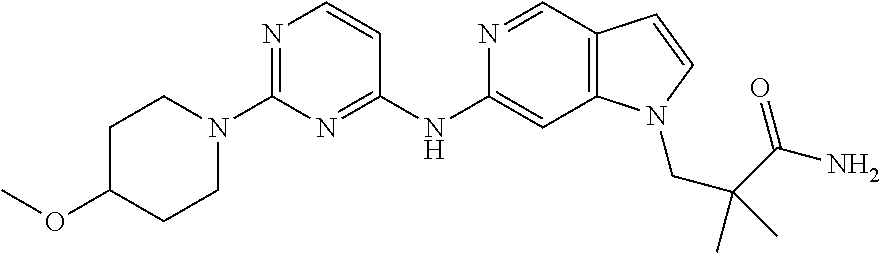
N1=C(N2CCC(OC)CC2)N=C(NC2=CC3=C(C=N2)C=CN3CC(C(N)=O)(C)C)C=C1
